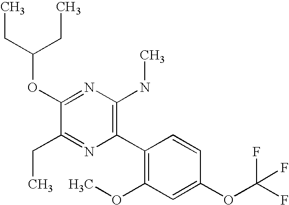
CCC(CC)OC1=NC(NC)=C(C2=C(OC)C=C(OC(F)(F)F)C=C2)N=C1CC
